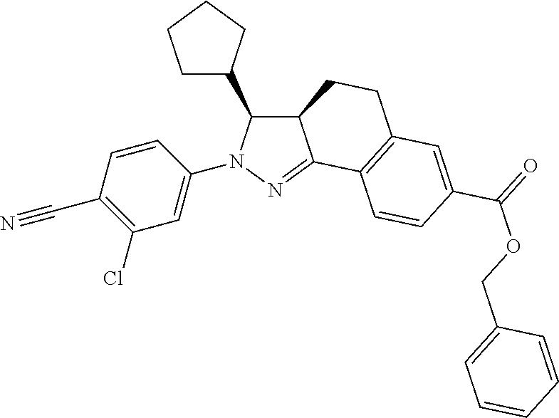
N1(C2=CC(Cl)=C(C#N)C=C2)C(C2CCCC2)C2C(=N1)C1=C(CC2)C=C(C(OCC2=CC=CC=C2)=O)C=C1
